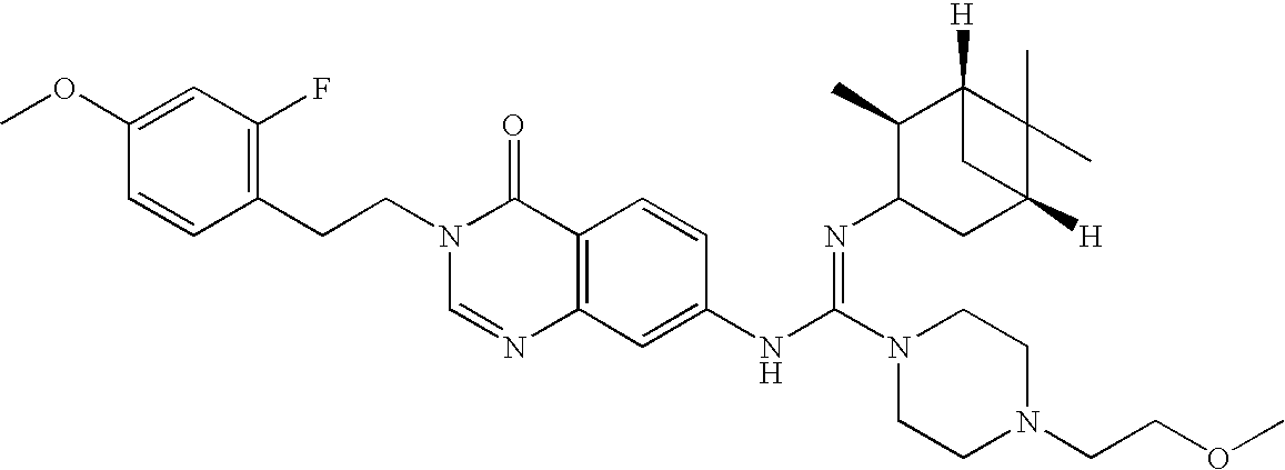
C1(CCN2C=NC3=C(C2=O)C=CC(NC(N2CCN(CCOC)CC2)=NC2CC4([H])C(C)(C)C([H])(C2C)C4)=C3)=C(F)C=C(OC)C=C1
